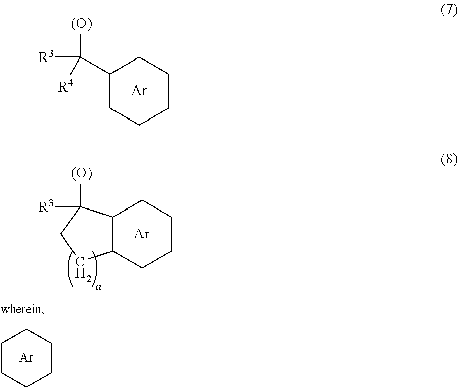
C1(C([R3])([(O)])[R4])CCCCC1.[Ar].C12C(CCCC1)CCC2([(O)])[R3].[Ar].C1CCCCC1.[Ar]
